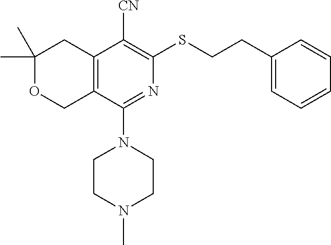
C1(C)(C)OCC2=C(C1)C([CN])=C(SCCC1=CC=CC=C1)N=C2N1CCN(C)CC1
